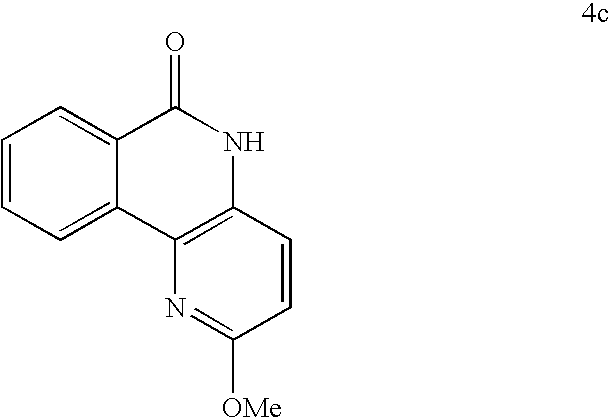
C1=C2C(=CC=C1)C(=O)NC1=C2N=C([OMe])C=C1
